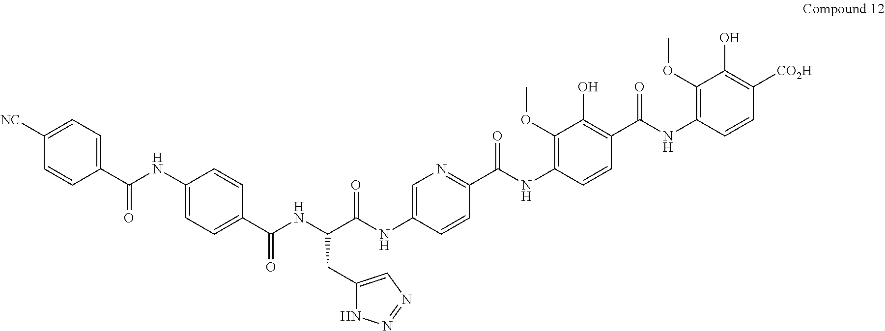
COC1=C(NC(C2=NC=C(NC(C(NC(C3=CC=C(NC(C4=CC=C([NC])C=C4)=O)C=C3)=O)CC3=CN=NN3)=O)C=C2)=O)C=CC(C(NC2=C(OC)C(O)=C([CO2H])C=C2)=O)=C1O
